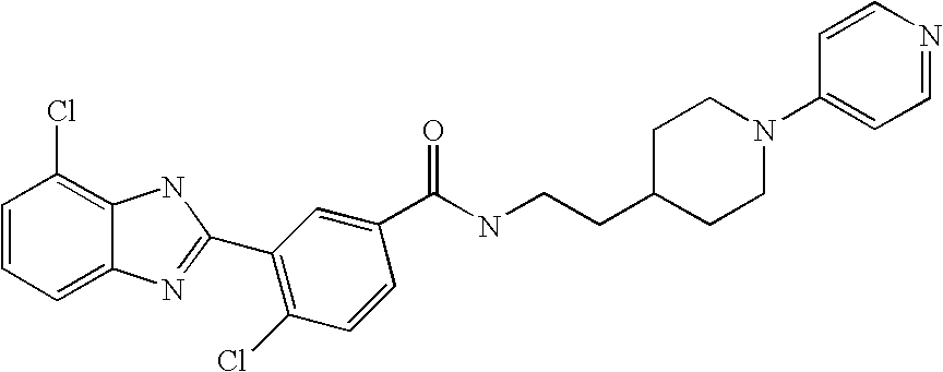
C1=CC=C2C(=C1Cl)NC(C1=C(Cl)C=CC(C(NCCC3CCN(C4=CC=NC=C4)CC3)=O)=C1)=N2
